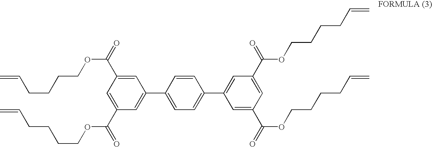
C1=C(C(=O)OCCCCC=C)C=C(C(=O)OCCCCC=C)C=C1C1=CC=C(C2=CC(C(=O)OCCCCC=C)=CC(C(=O)OCCCCC=C)=C2)C=C1
